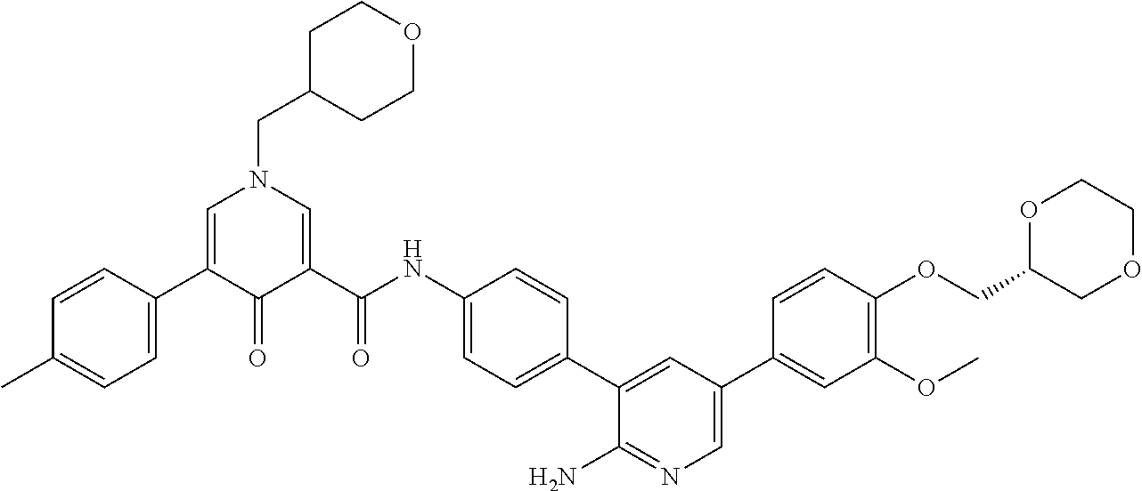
C1=C(C2=CN(CC3CCOCC3)C=C(C(NC3=CC=C(C4=CC(C5=CC(OC)=C(OCC6OCCOC6)C=C5)=CN=C4N)C=C3)=O)C2=O)C=CC(C)=C1
